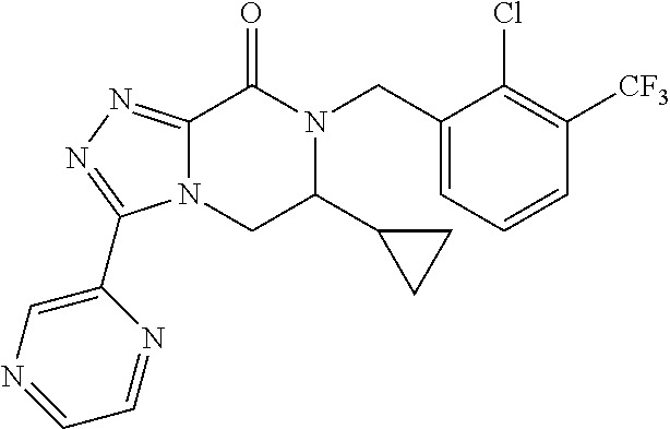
C12=NN=C(C3=CN=CC=N3)N1CC(C1CC1)N(CC1=CC=CC([CF3])=C1Cl)C2=O
